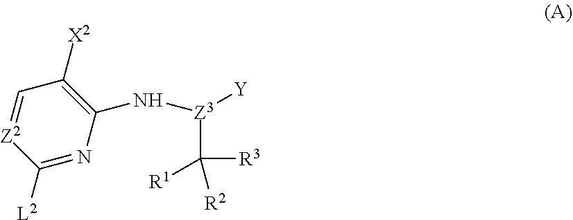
[L2]C1=NC(N[Z3]([Y])C([R3])([R1])[R2])=C([X2])C=[Z2]1
